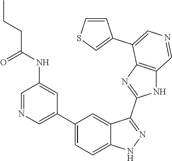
C1(C2=CN=CC(NC(CCC)=O)=C2)=CC=C2C(=C1)C(C1=NC3=C(N1)C=NC=C3C1=CSC=C1)=NN2
